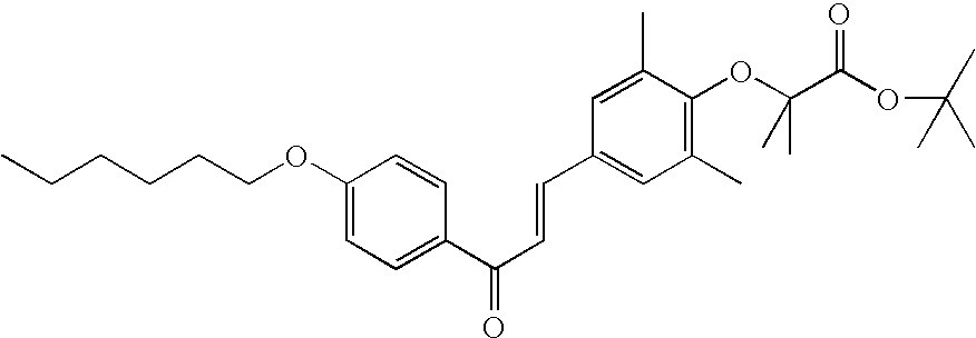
C1(OCCCCCC)=CC=C(C(C=CC2=CC(C)=C(OC(C)(C)C(OC(C)(C)C)=O)C(C)=C2)=O)C=C1
